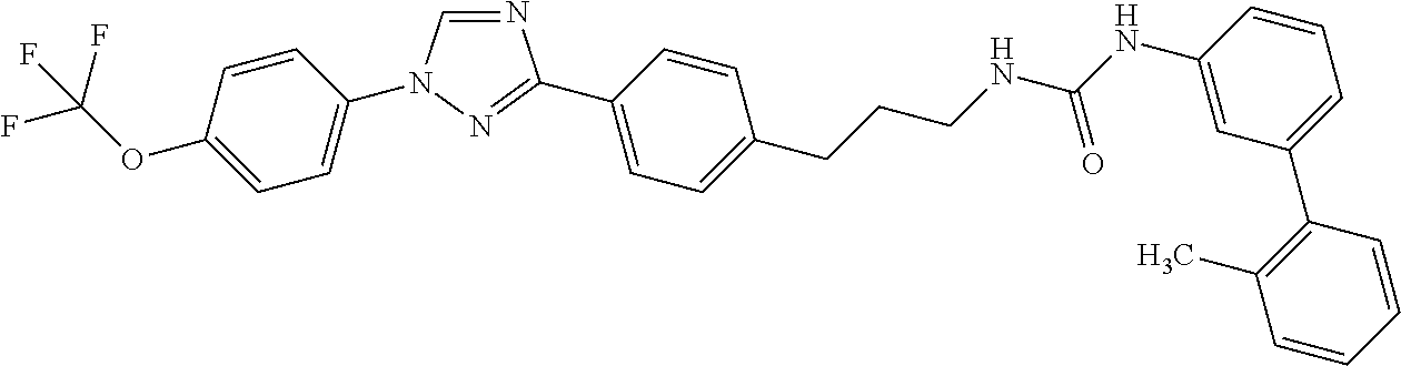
C1=CC(OC(F)(F)F)=CC=C1N1C=NC(C2=CC=C(CCCNC(NC3=CC(C4=C(C)C=CC=C4)=CC=C3)=O)C=C2)=N1
